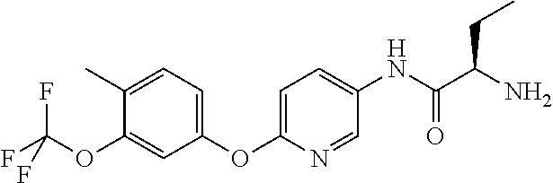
C1(C)=CC=C(OC2=CC=C(NC(C(N)CC)=O)C=N2)C=C1OC(F)(F)F
